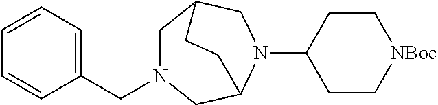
C1(CN2CC3CN(C4CC[NBoc]CC4)C(C2)CC3)=CC=CC=C1
